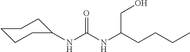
C1CCC(NC(NC(CCCC)CO)=O)CC1
